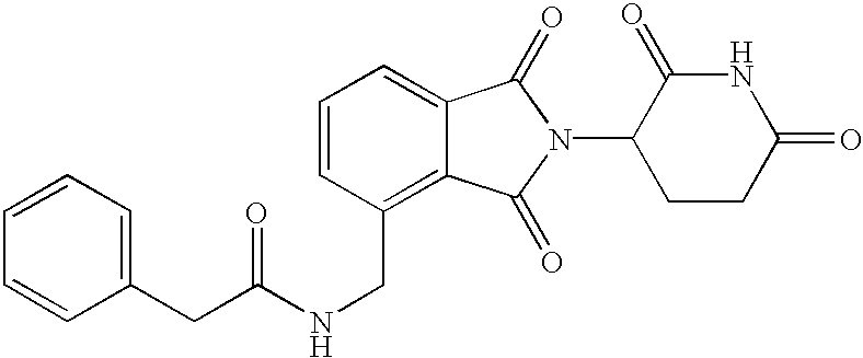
N1C(=O)CCC(N2C(=O)C3=CC=CC(CNC(=O)CC4=CC=CC=C4)=C3C2=O)C1=O
